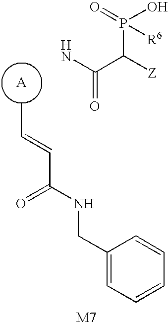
NC(C([Z])P(O)(=O)[R6])=O.CC=CC(NCC1=CC=CC=C1)=O
